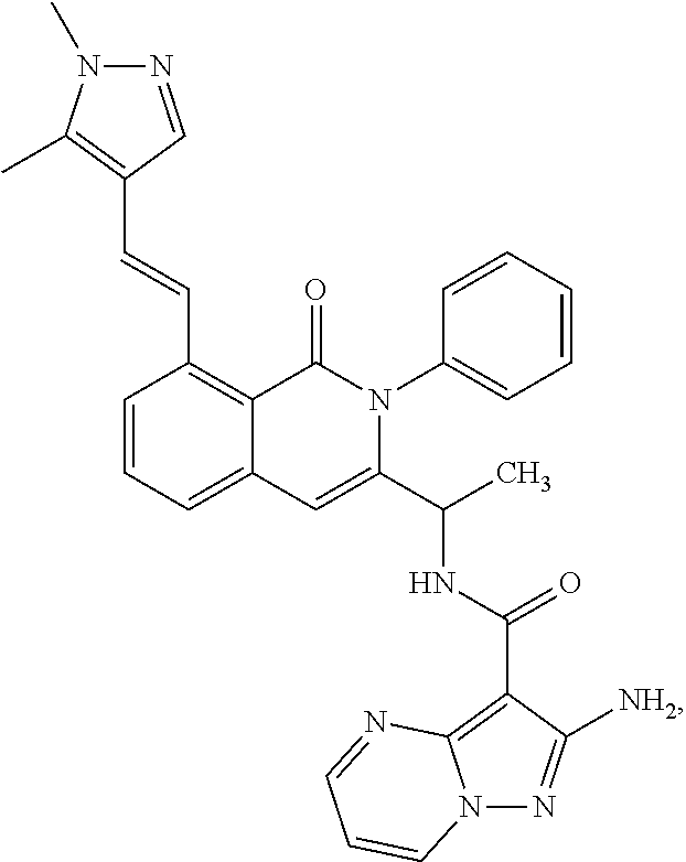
C1=CC=C2C(=C1C=CC1=C(C)N(C)N=C1)C(=O)N(C1=CC=CC=C1)C(C(C)NC(C1=C3N(N=C1[NH2])C=CC=N3)=O)=C2
